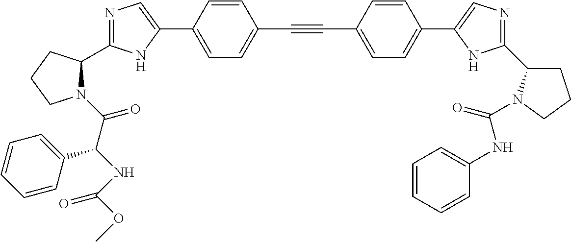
N1=C(C2N(C(C(NC(OC)=O)C3=CC=CC=C3)=O)CCC2)NC(C2=CC=C(C#CC3=CC=C(C4=CN=C(C5CCCN5C(=O)NC5=CC=CC=C5)N4)C=C3)C=C2)=C1
